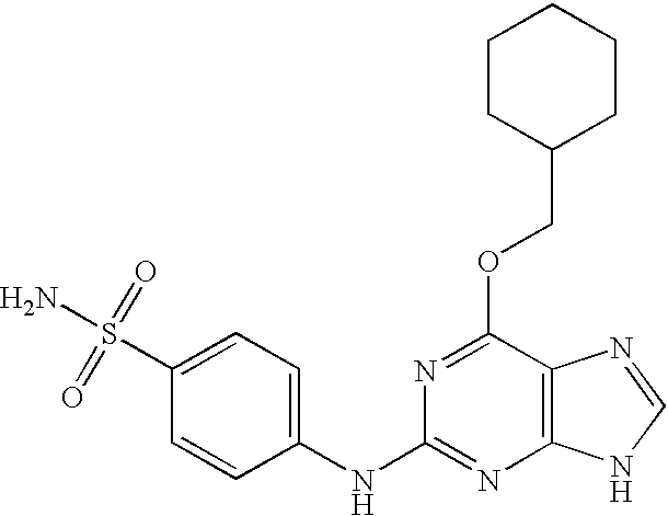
C1(S(N)(=O)=O)=CC=C(NC2=NC3=C(C(OCC4CCCCC4)=N2)N=CN3)C=C1
